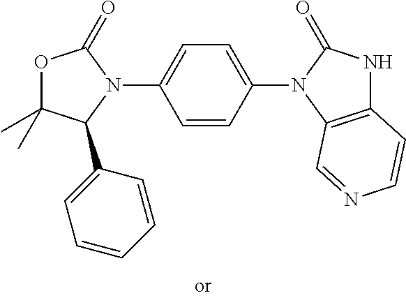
O1C(C)(C)C(C2=CC=CC=C2)N(C2=CC=C(N3C(=O)NC4=C3C=NC=C4)C=C2)C1=O
